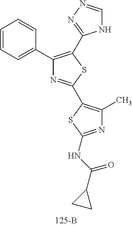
C1(C2=CC=CC=C2)=C(C2=NN=CN2)SC(C2=C(C)N=C(NC(C3CC3)=O)S2)=N1
